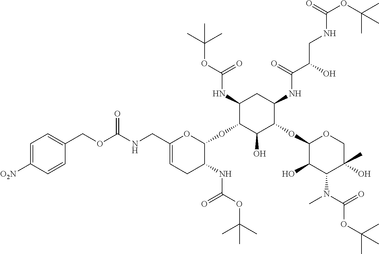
C1=C([O2N])C=CC(COC(NCC2=CCC(NC(OC(C)(C)C)=O)C(OC3C(NC(OC(C)(C)C)=O)CC(NC(C(O)CNC(OC(C)(C)C)=O)=O)C(OC4C(O)C(N(C)C(=O)OC(C)(C)C)C(O)(C)CO4)C3O)O2)=O)=C1
